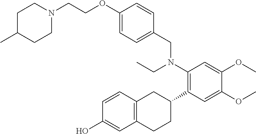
C(COC1=CC=C(CN(C2=C(C3CC4=C(CC3)C=C(O)C=C4)C=C(OC)C(OC)=C2)CC)C=C1)N1CCC(C)CC1
